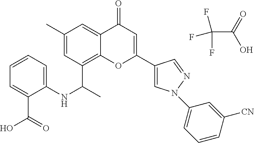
FC(F)(F)C(=O)O.C12=C(C(C)NC3=CC=CC=C3C(O)=O)C=C(C)C=C1C(=O)C=C(C1=CN(C3=CC=CC([CN])=C3)N=C1)O2
